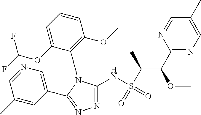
C1(C)=CC(C2=NN=C(NS(C(C(C3=NC=C(C)C=N3)OC)C)(=O)=O)N2C2=C(OC)C=CC=C2OC(F)F)=CN=C1
